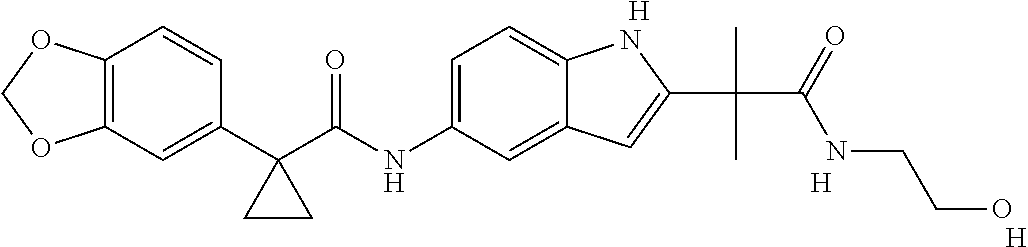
C1(C2(C(NC3=CC=C4C(=C3)C=C(C(C)(C(=O)NCCO)C)N4)=O)CC2)=CC2=C(C=C1)OCO2.[H].[H].[H]
